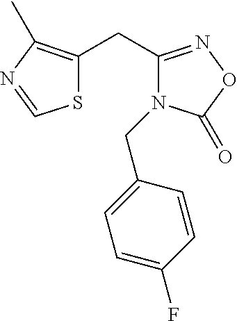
S1C(CC2=NOC(=O)N2CC2=CC=C(F)C=C2)=C(C)N=C1
